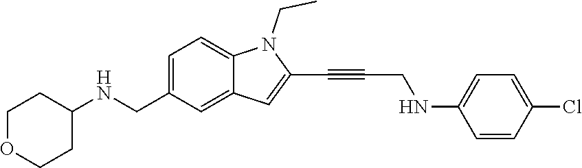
C1=C(CNC2CCOCC2)C=C2C(=C1)N(CC)C(C#CCNC1=CC=C(Cl)C=C1)=C2
